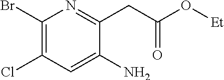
C1(Br)=C(Cl)C=C(N)C(CC(=O)O[Et])=N1
